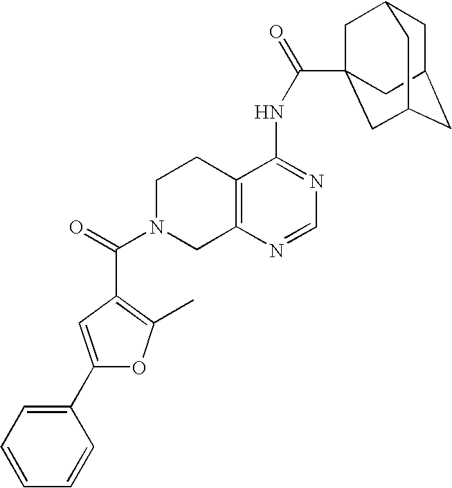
C1N(C(=O)C2=C(C)OC(C3=CC=CC=C3)=C2)CC2=C(C1)C(NC(=O)C13CC4CC(CC(C1)C4)C3)=NC=N2
